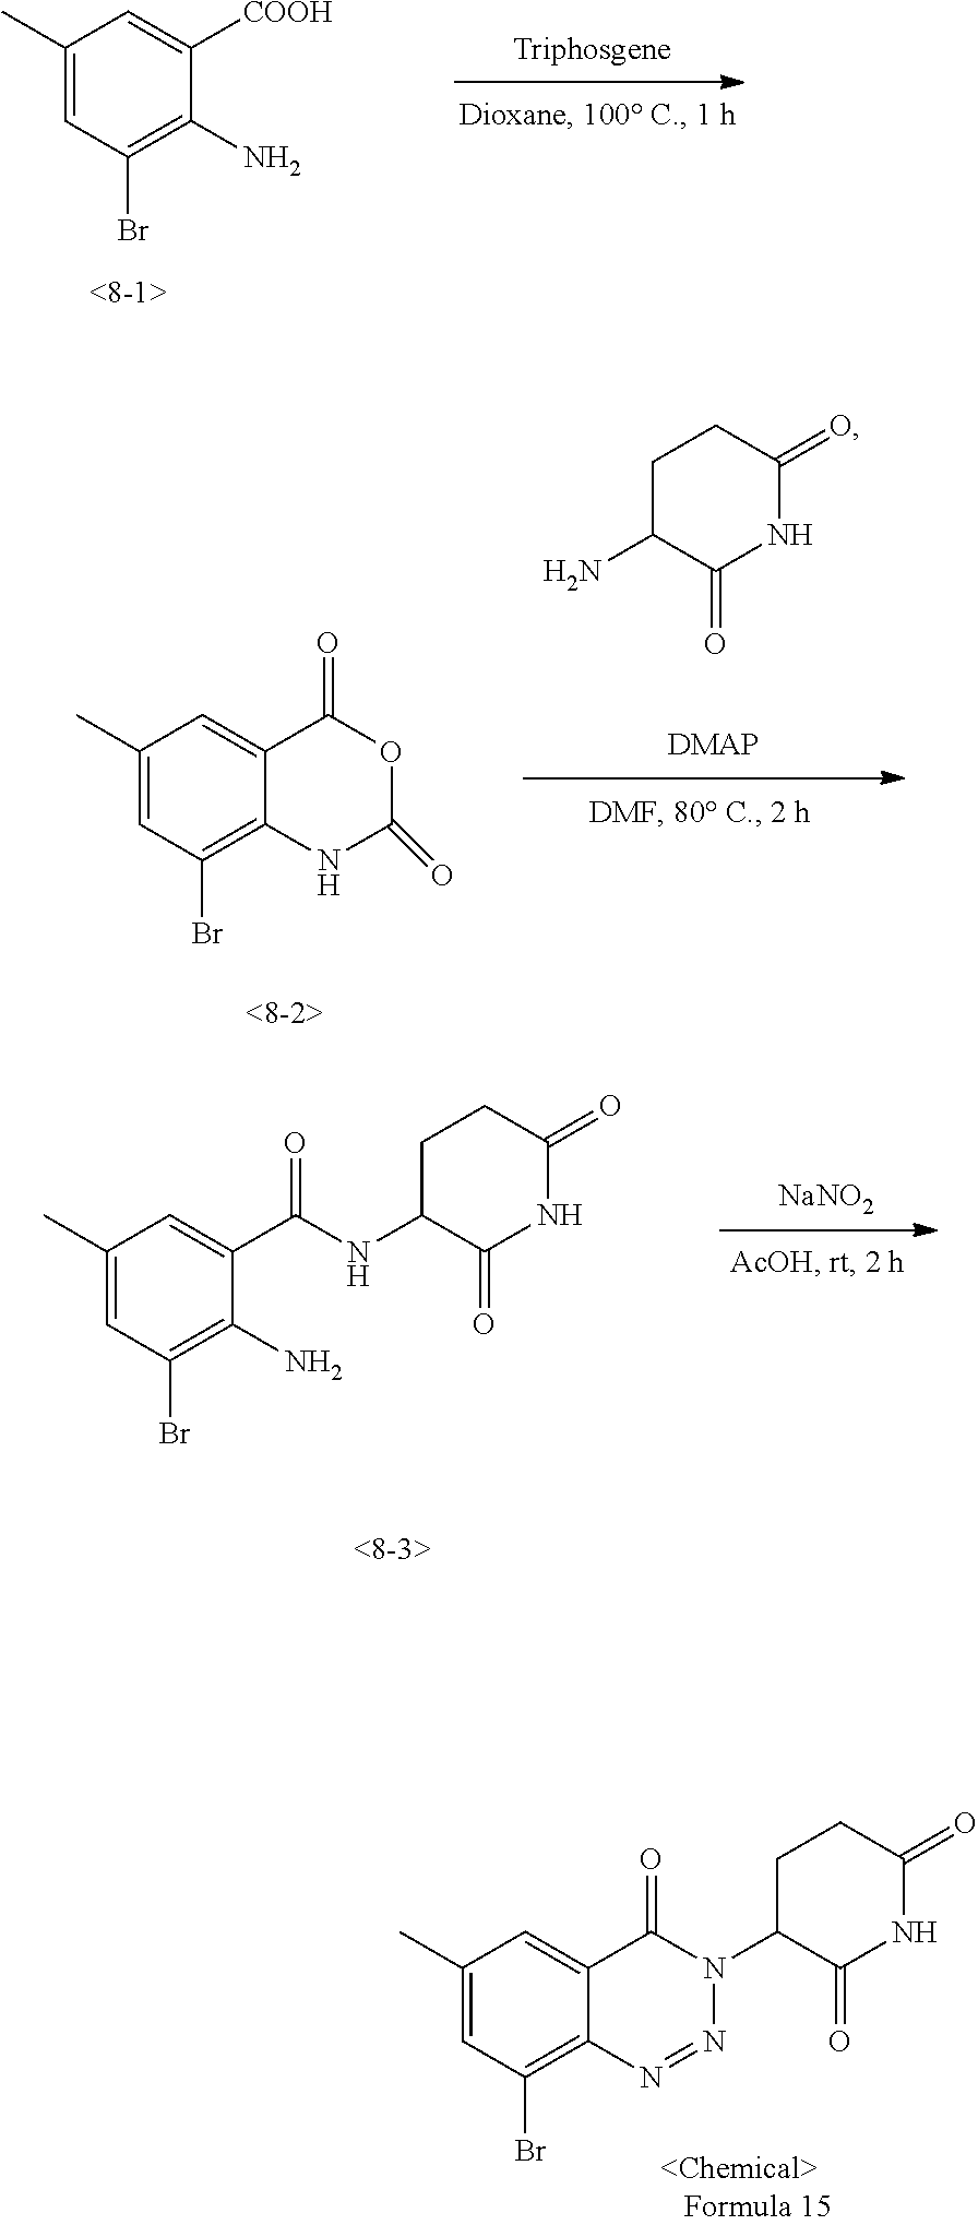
C1(C)=CC(Br)=C2C(=C1)C(=O)N(C1C(=O)NC(=O)CC1)N=N2.C1(C)=CC(Br)=C(N)C([COOH])=C1.C1(C)=CC(Br)=C2C(=C1)C(=O)OC(=O)N2.C1C(N)C(=O)NC(=O)C1.C1(C)=CC(Br)=C(N)C(C(NC2C(=O)NC(=O)CC2)=O)=C1.[NaNO2]
